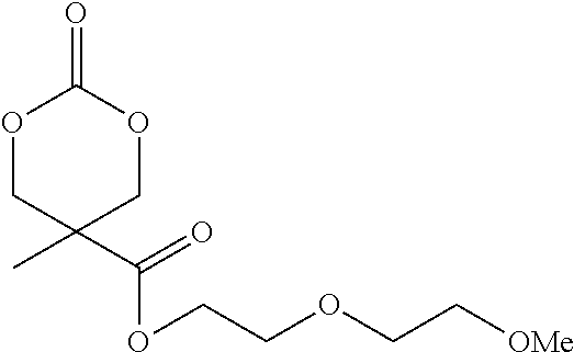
O1CC(C)(C(OCCOCC[OMe])=O)COC1=O
